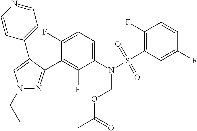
C1(N(S(C2=C(F)C=CC(F)=C2)(=O)=O)COC(=O)C)=CC=C(F)C(C2=NN(CC)C=C2C2=CC=NC=C2)=C1F
